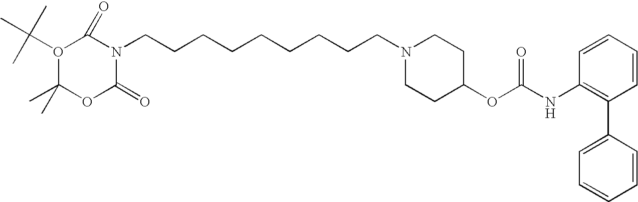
O1(C(C)(C)C)C(C)(C)OC(=O)N(CCCCCCCCCN2CCC(OC(NC3=C(C4=CC=CC=C4)C=CC=C3)=O)CC2)C1=O
